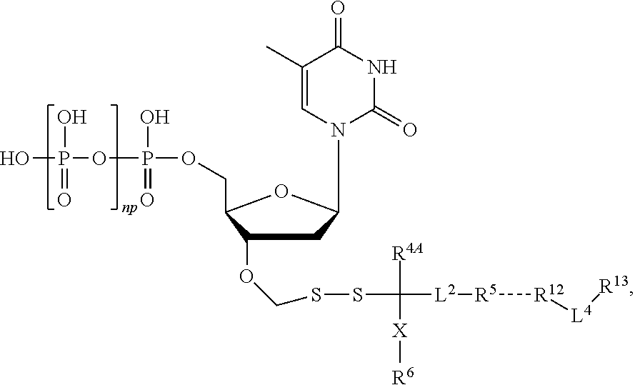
C1(C)=CN(C2CC(OCSSC([R4A])([X][R6])[L2][R5][R12][L4][R13])C(COP(O)(=O)OP(O)(=O)O)O2)C(=O)NC1=O
